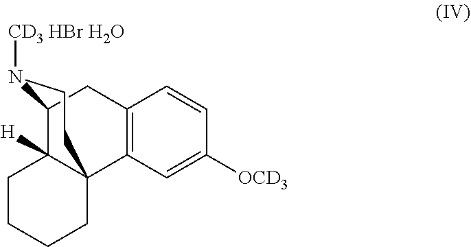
C12=C(C=C([OCD3])C=C1)C13C([H])(C(C2)N([CD3 HBr H2O])CC1)CCCC3
